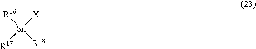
[R16][Sn]([X])([R17])[R18]
